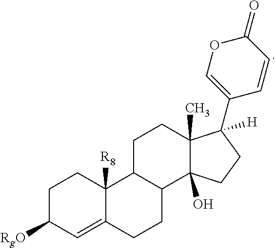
C1([RgO])CCC2([R8])C(=C1)CCC1C2CCC2(C)C1(O)CCC2(C1=COC(=O)C=C1)[H]
